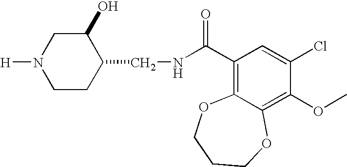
[H]N1CCC(CNC(C2=C3C(=C(OC)C(Cl)=C2)OCCCO3)=O)C(O)C1
